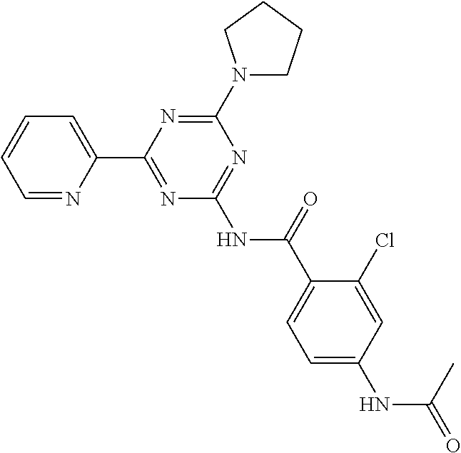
C1=NC(C2=NC(NC(C3=CC=C(NC(=O)C)C=C3Cl)=O)=NC(N3CCCC3)=N2)=CC=C1
